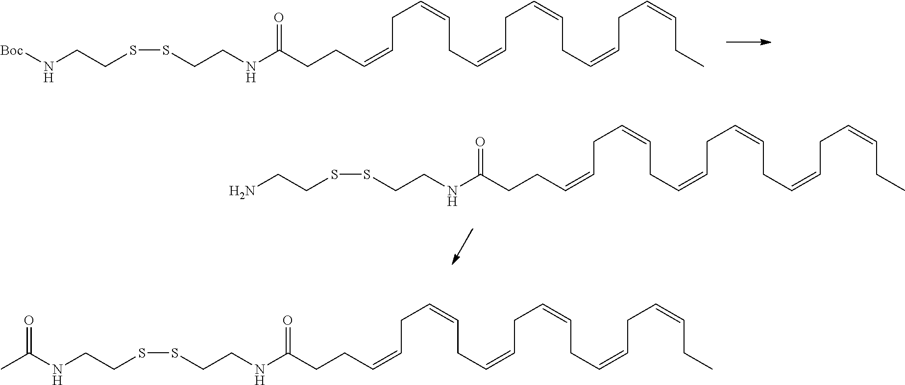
S(CCNC(=O)CCC=CCC=CCC=CCC=CCC=CCC=CCC)SCCN[Boc].S(CCNC(=O)CCC=CCC=CCC=CCC=CCC=CCC=CCC)SCCN.S(CCNC(=O)CCC=CCC=CCC=CCC=CCC=CCC=CCC)SCCNC(C)=O
